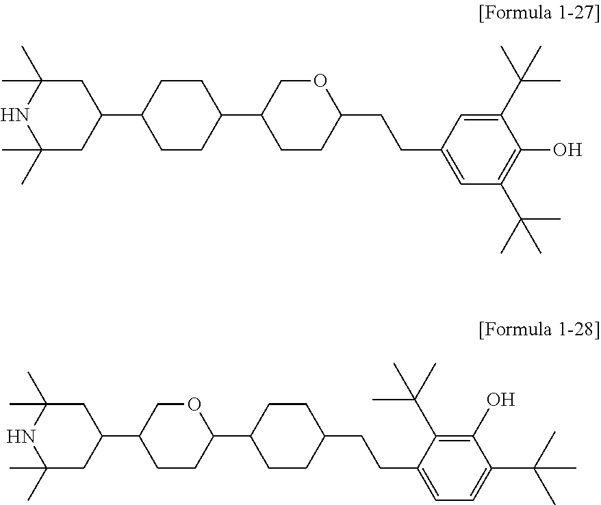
N1C(C)(C)CC(C2CCC(C3COC(CCC4=CC(C(C)(C)C)=C(O)C(C(C)(C)C)=C4)CC3)CC2)CC1(C)C.N1C(C)(C)CC(C2COC(C3CCC(CCC4=CC=C(C(C)(C)C)C(O)=C4C(C)(C)C)CC3)CC2)CC1(C)C
